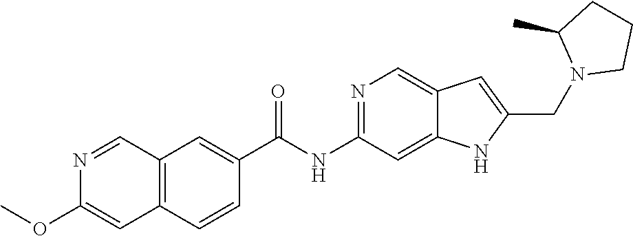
C1CN(CC2=CC3=CN=C(NC(C4=CC5=C(C=C4)C=C(OC)N=C5)=O)C=C3N2)C(C)C1
